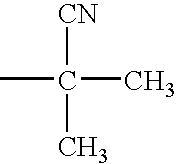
CC([CN])(C)C
